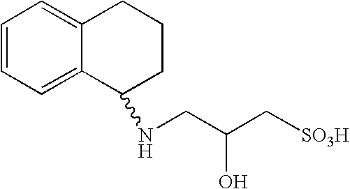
C1=CC=C2C(=C1)CCCC2NCC(C[SO3H])O
